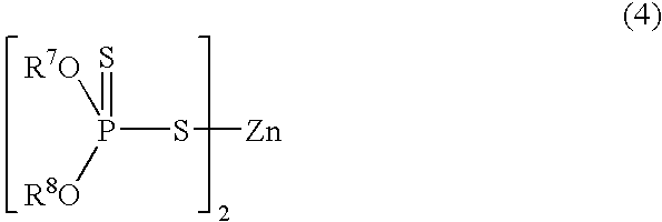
[R7O]P([R8O])(S[Zn])=S
